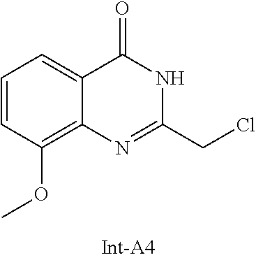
C1=CC(OC)=C2C(=C1)C(=O)NC(CCl)=N2
